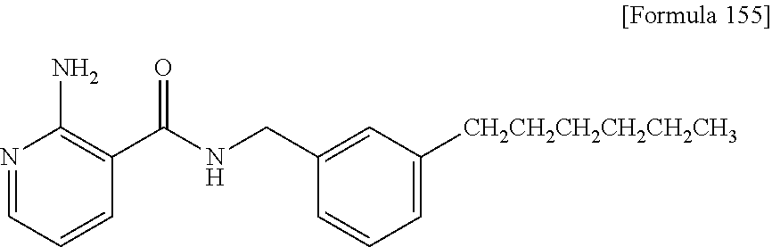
N1=CC=CC(C(NCC2=CC([CH2CH2CH2CH2CH2CH3])=CC=C2)=O)=C1N
